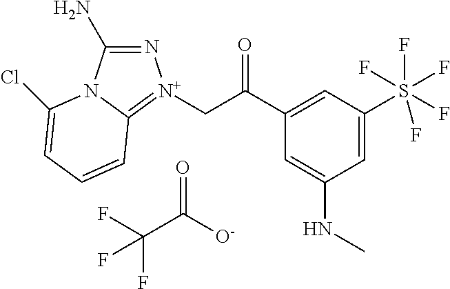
N1=C(N)N2C(=[N+]1CC(C1=CC(S(F)(F)(F)(F)F)=CC(NC)=C1)=O)C=CC=C2Cl.C(C([O-])=O)(F)(F)F
